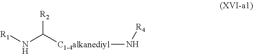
[R1]NC([C1-4alkanediyl]N[R4])[R2]
